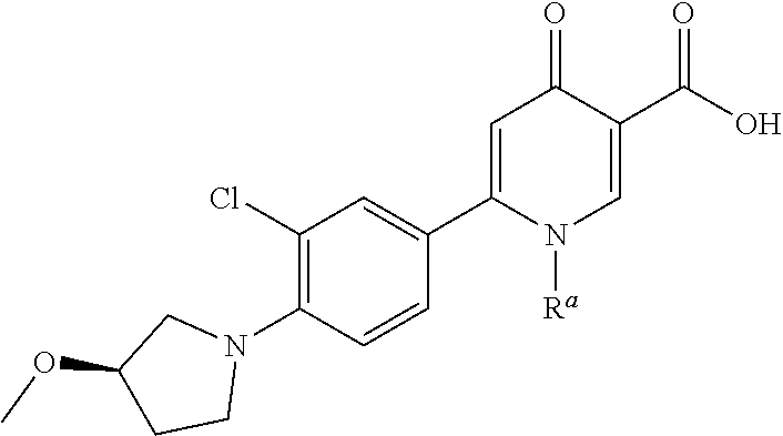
C1=C(C2=CC(Cl)=C(N3CC(OC)CC3)C=C2)N([Ra])C=C(C(O)=O)C1=O
